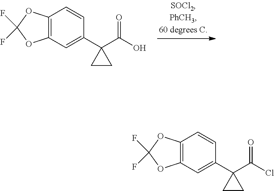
C1=CC(C2(C(Cl)=O)CC2)=CC2=C1OC(F)(F)O2.C1=CC(C2(C(=O)O)CC2)=CC2=C1OC(F)(F)O2
